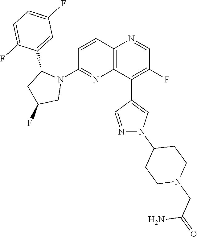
C1=CC2=C(N=C1N1C(C3=CC(F)=CC=C3F)CC(F)C1)C(C1=CN(C3CCN(CC(=O)N)CC3)N=C1)=C(F)C=N2
